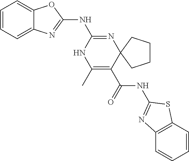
C1=CC=C2C(=C1)N=C(NC1=NC3(C(C(NC4=NC5=C(C=CC=C5)S4)=O)=C(C)N1)CCCC3)O2
